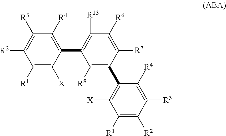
C1([R1])=C([X])C(C2=C([R13])C([R6])=C([R7])C(C3=C([X])C([R1])=C([R2])C([R3])=C3[R4])=C2[R8])=C([R4])C([R3])=C1[R2]
